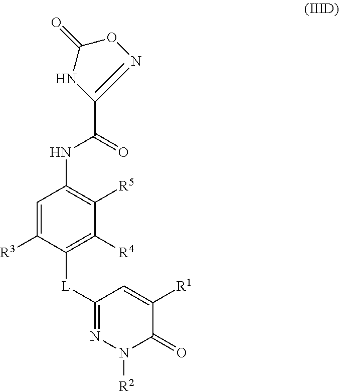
C1=C([R3])C([L]C2=NN([R2])C(=O)C([R1])=C2)=C([R4])C([R5])=C1NC(C1=NOC(=O)N1)=O
